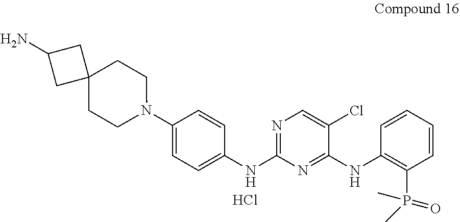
C1=CC(NC2=NC(NC3=CC=C(N4CCC5(CC4)CC(N)C5)C=C3)=NC=C2Cl)=C(P(C)(C)=O)C=C1.Cl
